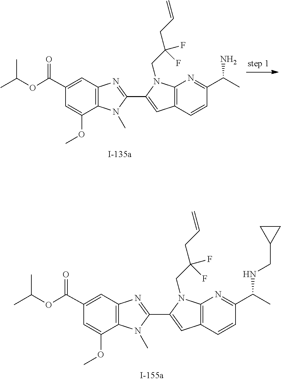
CN1C2=C(N=C1C1=CC3=C(N1CC(CC=C)(F)F)N=C(C(C)N)C=C3)C=C(C(OC(C)C)=O)C=C2OC.CN1C2=C(N=C1C1=CC3=C(N1CC(CC=C)(F)F)N=C(C(C)NCC1CC1)C=C3)C=C(C(OC(C)C)=O)C=C2OC
